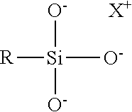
[R][Si]([O-])([O-])[O-].[X+]
